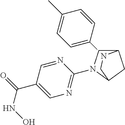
C1(N2C3CN(C4=NC=C(C(NO)=O)C=N4)C(C3)C2)=CC=C(C)C=C1
